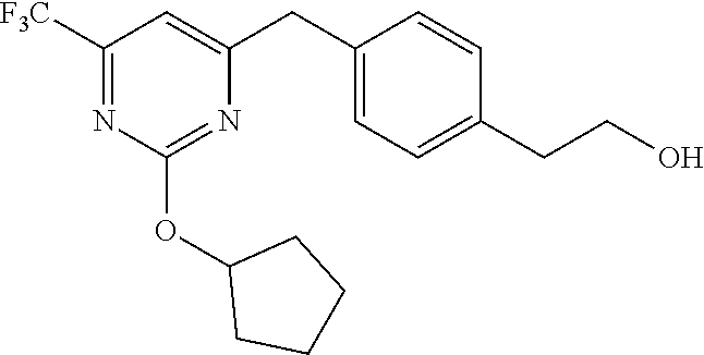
C1([F3C])=NC(OC2CCCC2)=NC(CC2=CC=C(CCO)C=C2)=C1
